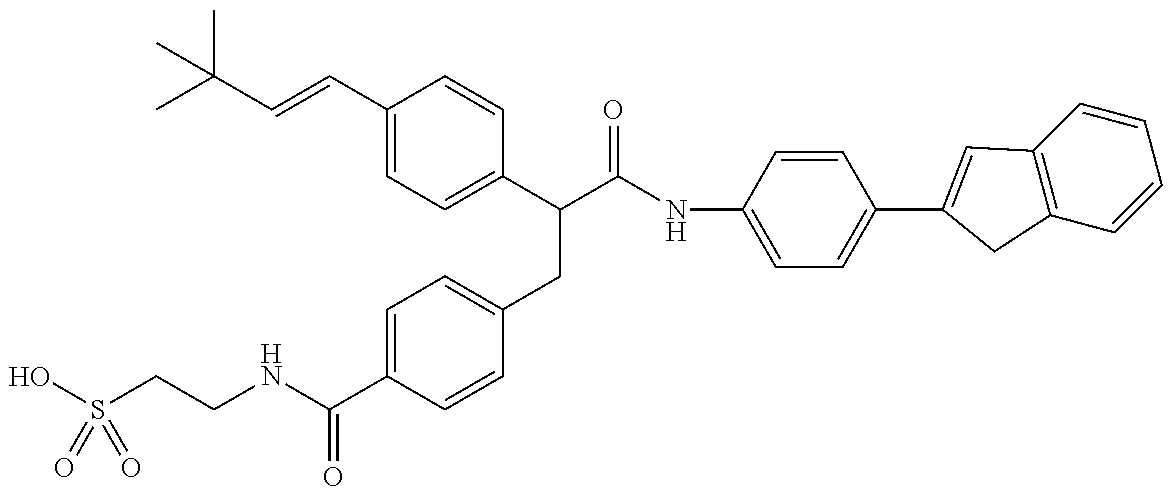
OS(CCNC(C1=CC=C(CC(C(=O)NC2=CC=C(C3=CC4=C(C=CC=C4)C3)C=C2)C2=CC=C(C=CC(C)(C)C)C=C2)C=C1)=O)(=O)=O
